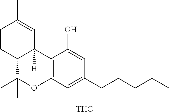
C12=C(C=C(CCCCC)C=C1O)OC(C)(C)C1C2([H])C=C(C)CC1.[THC]
